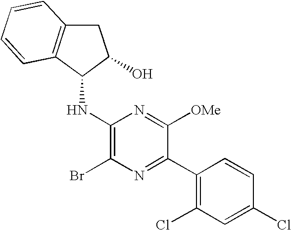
C1C2=C(C(NC3=C(Br)N=C(C4=C(Cl)C=C(Cl)C=C4)C([OMe])=N3)C1O)C=CC=C2
